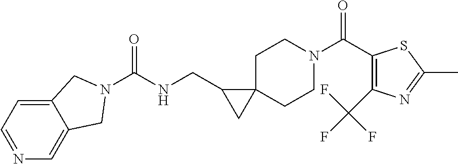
O=C(C1=C(C(F)(F)F)N=C(C)S1)N1CCC2(CC1)C(CNC(=O)N1CC3=CN=CC=C3C1)C2
